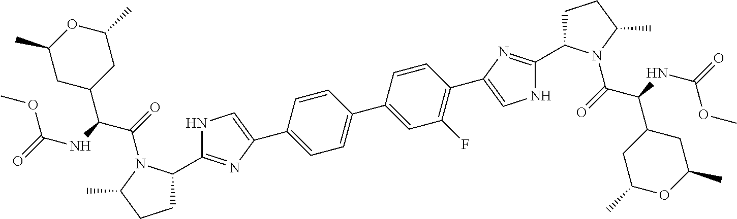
N1C(C2CCC(C)N2C(C(C2CC(C)OC(C)C2)NC(OC)=O)=O)=NC(C2=CC=C(C3=CC(F)=C(C4=CNC(C5CCC(C)N5C(C(C5CC(C)OC(C)C5)NC(OC)=O)=O)=N4)C=C3)C=C2)=C1
